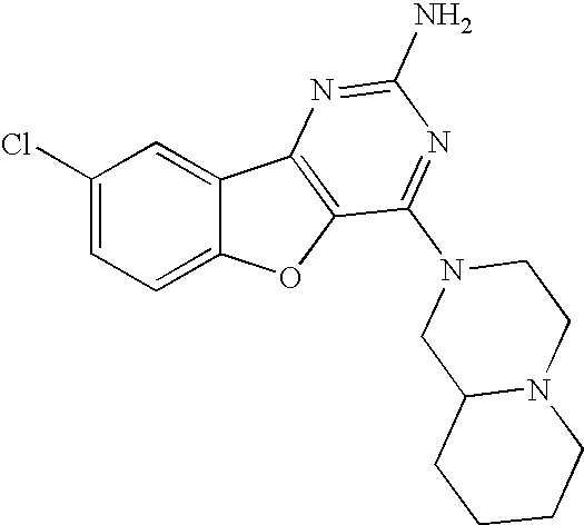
C1(Cl)=CC=C2C(=C1)C1=C(O2)C(N2CC3N(CC2)CCCC3)=NC(N)=N1
